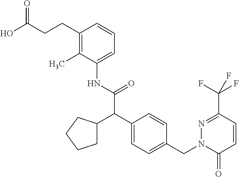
N(C(=O)C(C1=CC=C(CN2C(=O)C=CC(C(F)(F)F)=N2)C=C1)C1CCCC1)C1=CC=CC(CCC(O)=O)=C1C
